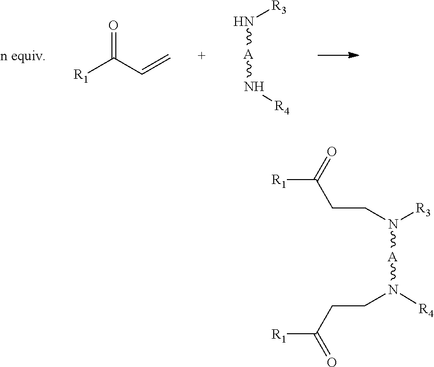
[R1]C(C=C)=O.N([A]N[R4])[R3].N([A]N([R4])CCC([R1])=O)([R3])CCC([R1])=O
